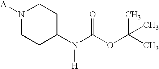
[A]N1CCC(N(C(OC(C)(C)C)=O)[H])CC1
